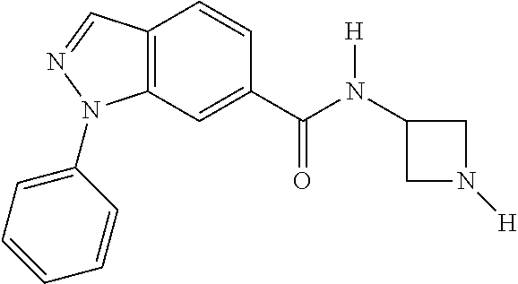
C1(C(N(C2CN([H])C2)[H])=O)=CC2=C(C=C1)C=NN2C1=CC=CC=C1
